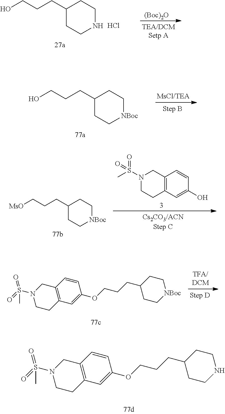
C1=CC2=C(C=C1OCCCC1CCNCC1)CCN(S(=O)(=O)C)C2.[(Boc)2O].C1(CCCO)CCNCC1.Cl.C1(CCCO)CC[NBoc]CC1.C1(CCC[MsO])CC[NBoc]CC1.C12=C(C=C(O)C=C1)CCN(S(C)(=O)=O)C2.C1=CC2=C(C=C1OCCCC1CC[NBoc]CC1)CCN(S(=O)(=O)C)C2
